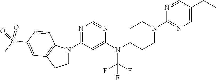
C1C(N(C2=CC(N3CCC4=C3C=CC(S(=O)(C)=O)=C4)=NC=N2)C(F)(F)F)CCN(C2=NC=C(CC)C=N2)C1
